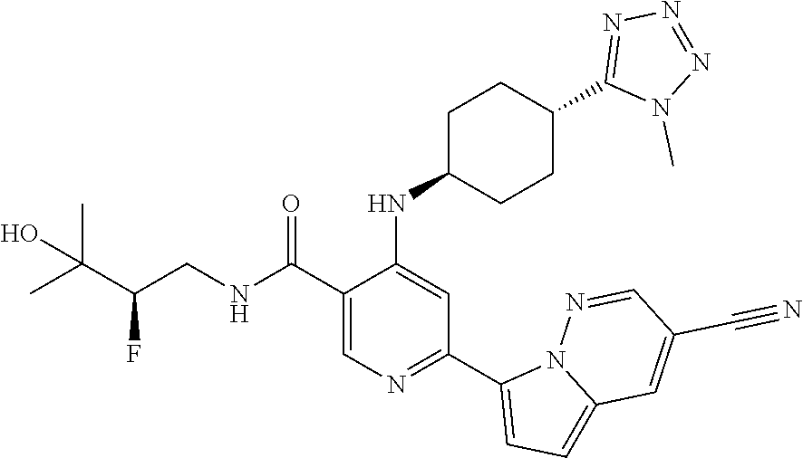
C1(C(NCC(C(C)(C)O)F)=O)=CN=C(C2=CC=C3N2N=CC(C#N)=C3)C=C1NC1CCC(C2=NN=NN2C)CC1
